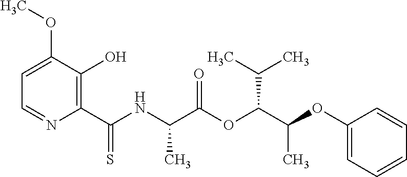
C1=C(OC)C(O)=C(C(NC(C(OC(C(OC2=CC=CC=C2)C)C(C)C)=O)C)=S)N=C1
